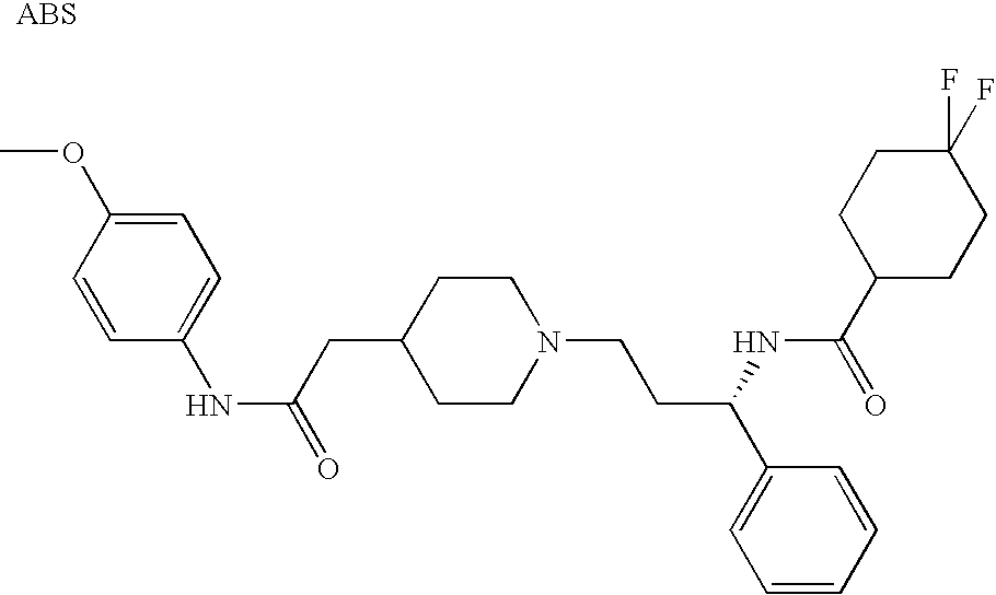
C1=CC(NC(=O)CC2CCN(CCC(C3=CC=CC=C3)NC(=O)C3CCC(F)(F)CC3)CC2)=CC=C1OC
